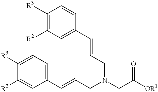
C1([R3])=C([R2])C=C(C=CCN(CC([OR1])=O)CC=CC2=CC=C([R3])C([R2])=C2)C=C1
